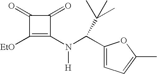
C1([EtO])=C(N(C(C2=CC=C(C)O2)C(C)(C)C)[H])C(=O)C1=O
